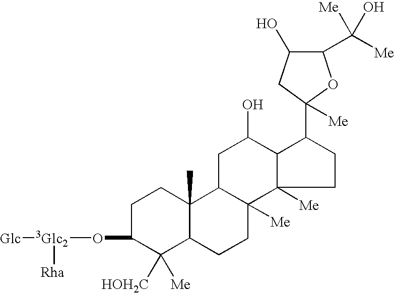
C1C(O[3Glc2]([Rha])[Glc])C([HOH2C])([Me])C2C(C)(C1)C1C([Me])(CC2)C2([Me])C(C(O)C1)C(C1([Me])OC(C([Me])([Me])O)C(O)C1)CC2
